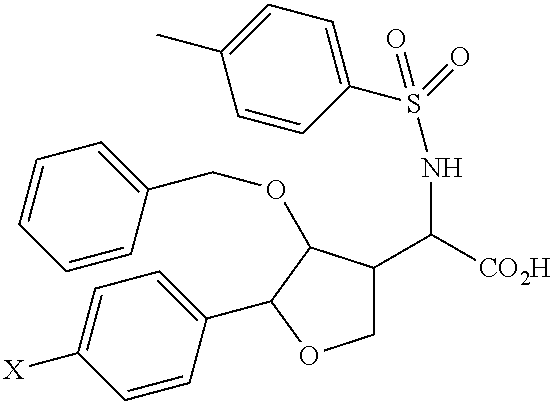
C1(C2C(OCC3=CC=CC=C3)C(C([CO2H])NS(C3=CC=C(C)C=C3)(=O)=O)CO2)=CC=C([X])C=C1
